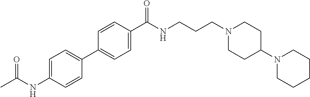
C1(C2=CC=C(NC(C)=O)C=C2)=CC=C(C(NCCCN2CCC(N3CCCCC3)CC2)=O)C=C1
